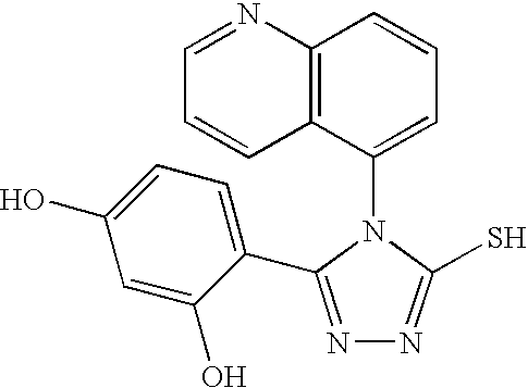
C12=C(C(N3C(S)=NN=C3C3=CC=C(O)C=C3O)=CC=C1)C=CC=N2
